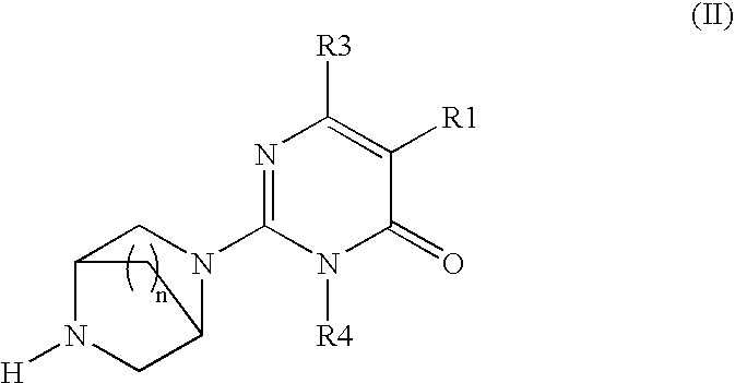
C12N([H])CC(N(C3=NC([R3])=C([R1])C(=O)N3[R4])C1)C2
